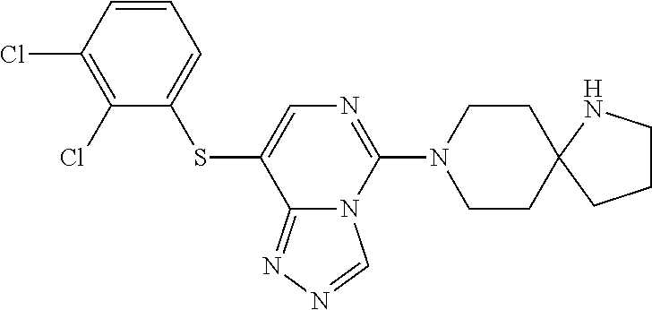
C1(Cl)=C(Cl)C=CC=C1SC1=CN=C(N2CCC3(CC2)NCCC3)N2C1=NN=C2
